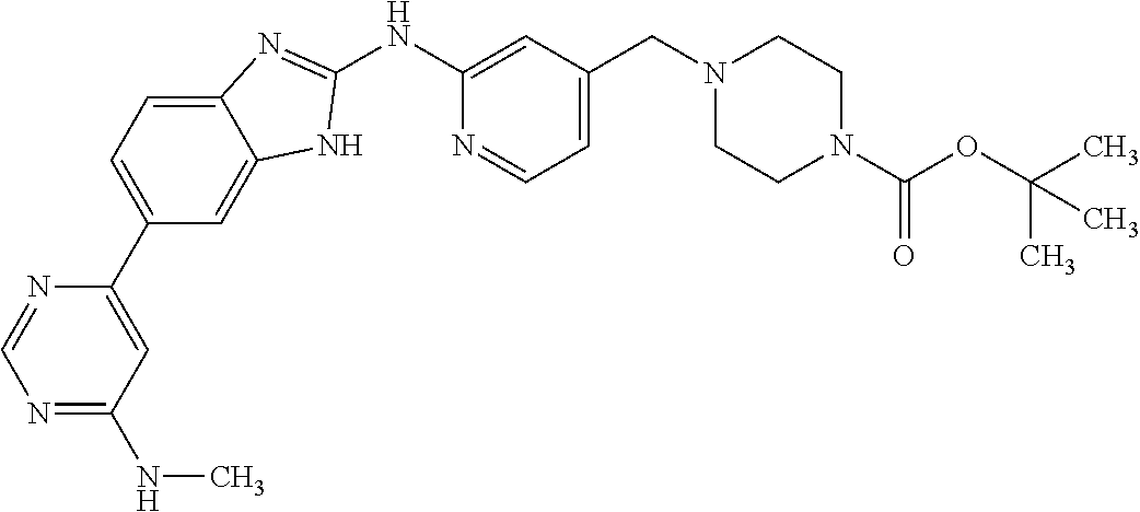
N1=C(NC)C=C(C2=CC=C3C(=C2)NC(NC2=CC(CN4CCN(C(OC(C)(C)C)=O)CC4)=CC=N2)=N3)N=C1
